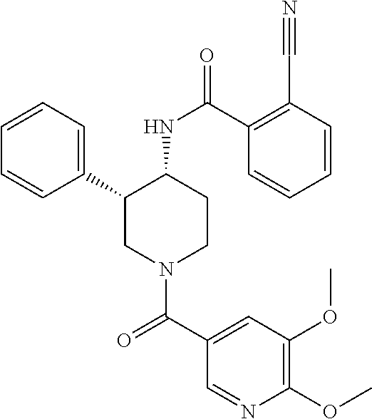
C1=CC=C(C2CN(C(C3=CC(OC)=C(OC)N=C3)=O)CCC2NC(=O)C2=C(C#N)C=CC=C2)C=C1
